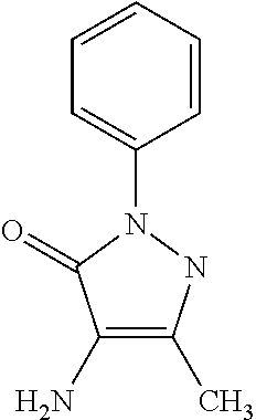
C1=CC=CC(N2C(=O)C(N)=C(C)N2)=C1
